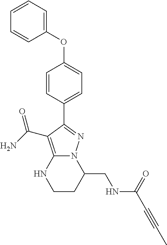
C1(CNC(C#CC)=O)N2C(=C(C(N)=O)C(C3=CC=C(OC4=CC=CC=C4)C=C3)=N2)NCC1
